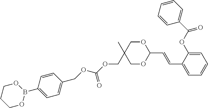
C1OB(C2=CC=C(COC(=O)OCC3(C)COC(C=CC4=CC=CC=C4OC(C4=CC=CC=C4)=O)OC3)C=C2)OCC1
